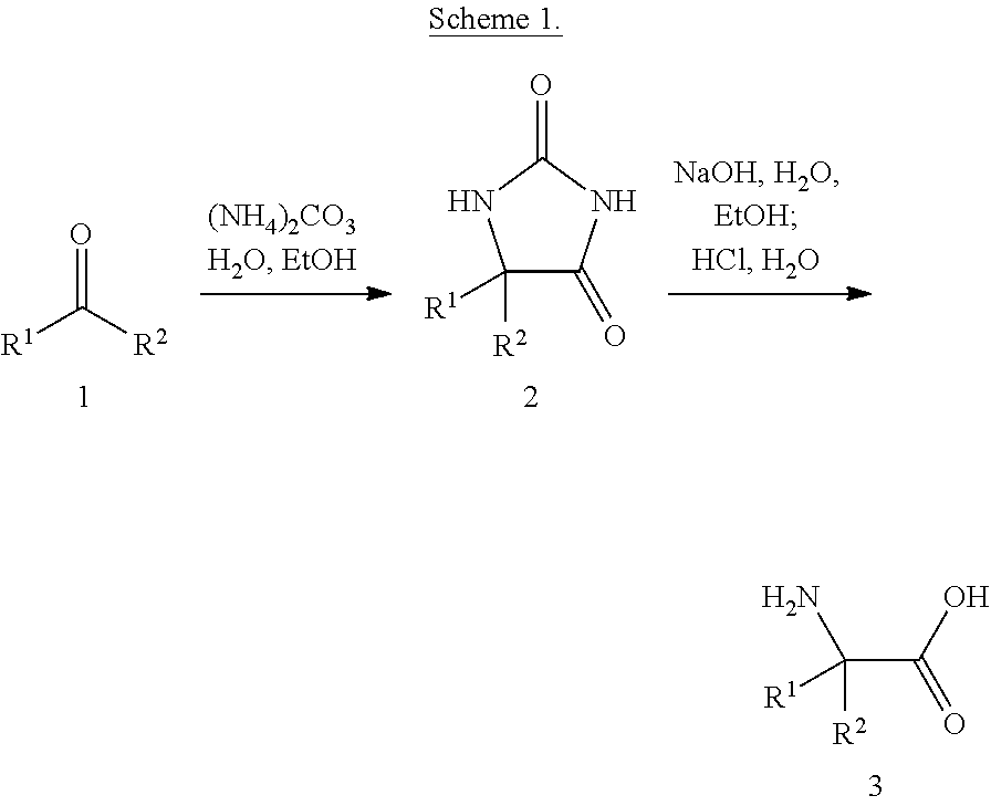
O=C([R2])[R1].O=C1C([R2])([R1])NC(=O)N1.O=C(C([R2])([R1])N)O
